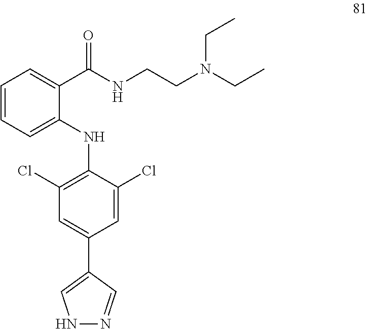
N1N=CC(C2=CC(Cl)=C(NC3=CC=CC=C3C(NCCN(CC)CC)=O)C(Cl)=C2)=C1
